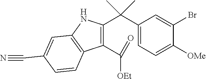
C1(C(C2=C(C([OEt])=O)C3=C(N2)C=C(C#N)C=C3)(C)C)=CC=C([OMe])C(Br)=C1
